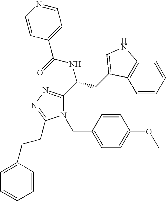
N1(CC2=CC=C(OC)C=C2)C(C(CC2=CNC3=C2C=CC=C3)NC(=O)C2=CC=NC=C2)=NN=C1CCC1=CC=CC=C1
